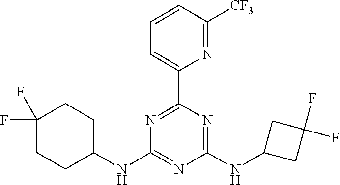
N1=C(C2=CC=CC([CF3])=N2)N=C(NC2CC(F)(F)C2)N=C1NC1CCC(F)(F)CC1
